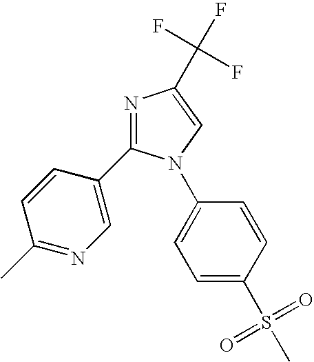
N1=C(C2=CN=C(C)C=C2)N(C2=CC=C(S(C)(=O)=O)C=C2)C=C1C(F)(F)F
